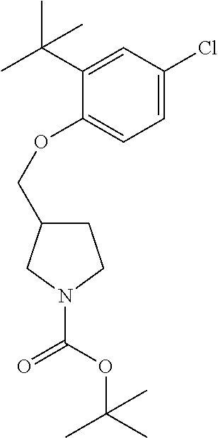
C1(OCC2CCN(C(OC(C)(C)C)=O)C2)=CC=C(Cl)C=C1C(C)(C)C
